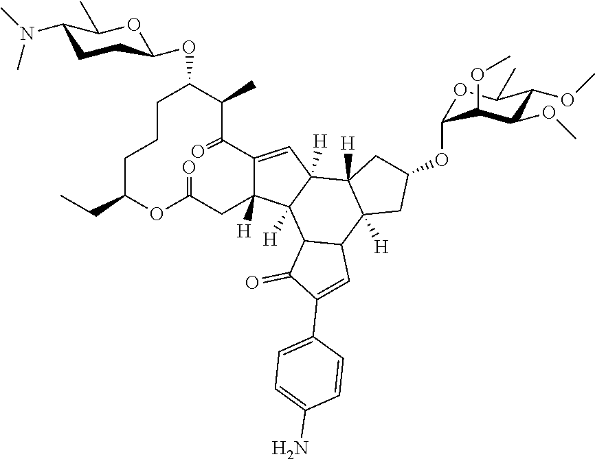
C12=CC3([H])C([H])(C1([H])CC(=O)OC(CC)CCCC(OC1CCC(N(C)C)C(C)O1)C(C)C2=O)C1C(C2([H])C3([H])CC(OC3OC(C)C(OC)C(OC)C3OC)C2)C=C(C2=CC=C(N)C=C2)C1=O
